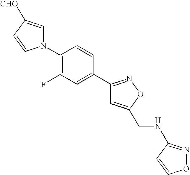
N1(C2=C(F)C=C(C3=NOC(CNC4=NOC=C4)=C3)C=C2)C=C([CHO])C=C1
